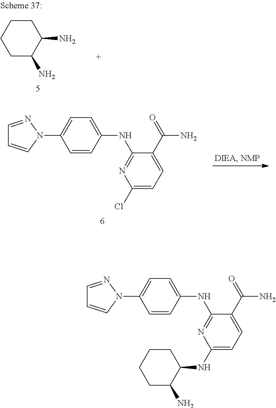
C1C(N)C(N)CCC1.C1=NN(C2=CC=C(NC3=NC(Cl)=CC=C3C(=O)N)C=C2)C=C1.C1=NN(C2=CC=C(NC3=NC(NC4C(N)CCCC4)=CC=C3C(=O)N)C=C2)C=C1
